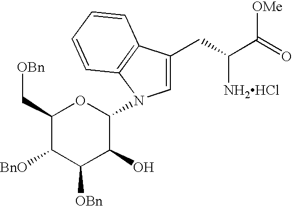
C1(CC([NH2HCl])C(=O)[OMe])=CN(C2OC(C[OBn])C([BnO])C([OBn])C2O)C2=C1C=CC=C2
